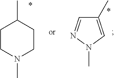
C1CN(C)CCC1C.C1(C)=CN(C)N=C1
